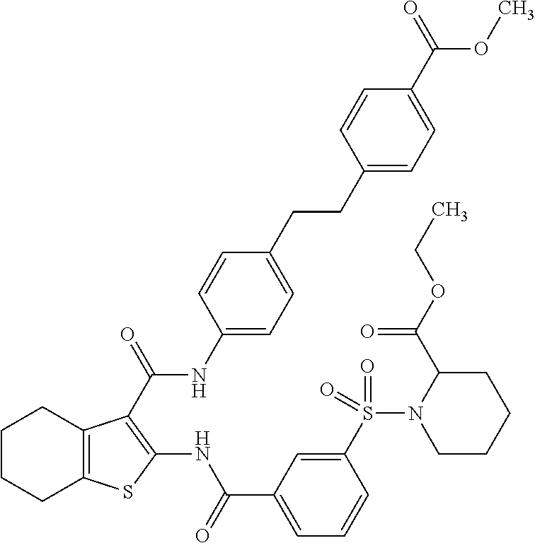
C1(CCC2=CC=C(NC(=O)C3=C(NC(C4=CC=CC(S(N5C(C(OCC)=O)CCCC5)(=O)=O)=C4)=O)SC4=C3CCCC4)C=C2)=CC=C(C(=O)OC)C=C1
